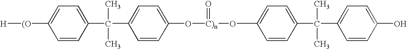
[H][(O]C1=CC=C(C(C)(C)C2=CC=C(O[C)n](=O)O)C=C2)C=C1.CC1=CC=C(C(C)(C)C2=CC=C(O)C=C2)C=C1
